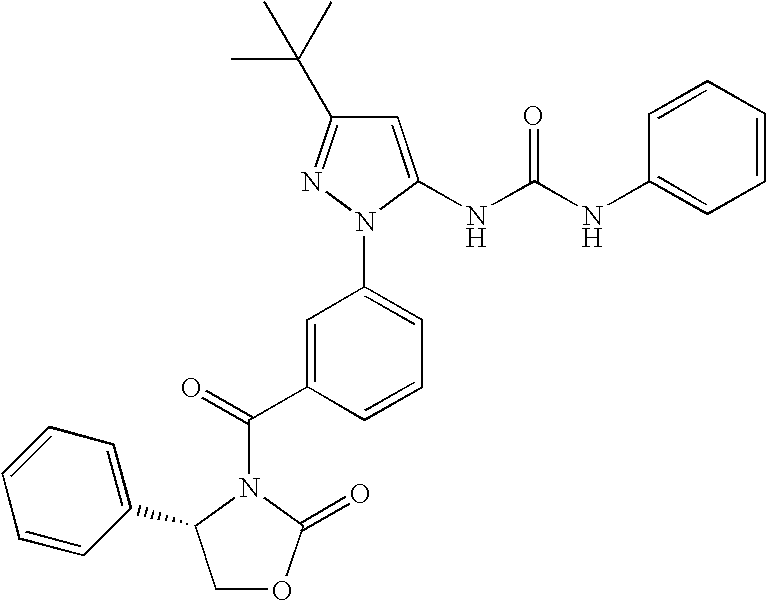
C1=C(NC(NC2=CC=CC=C2)=O)N(C2=CC=CC(C(=O)N3C(=O)OCC3C3=CC=CC=C3)=C2)N=C1C(C)(C)C
